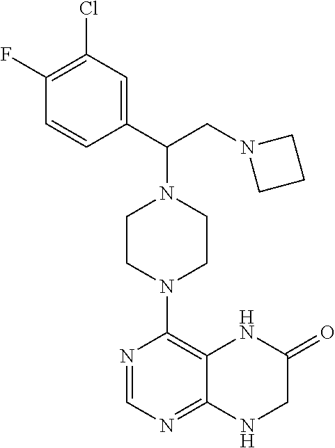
C1CN(C2=C3C(=NC=N2)NCC(=O)N3)CCN1C(C1=CC(Cl)=C(F)C=C1)CN1CCC1
